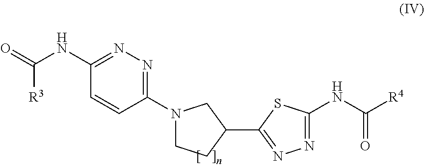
N1(C2=NN=C(NC(=O)[R3])C=C2)CCC(C2=NN=C(NC([R4])=O)S2)C1
